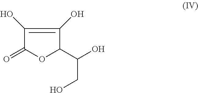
C1(O)=C(O)C(C(O)CO)OC1=O
